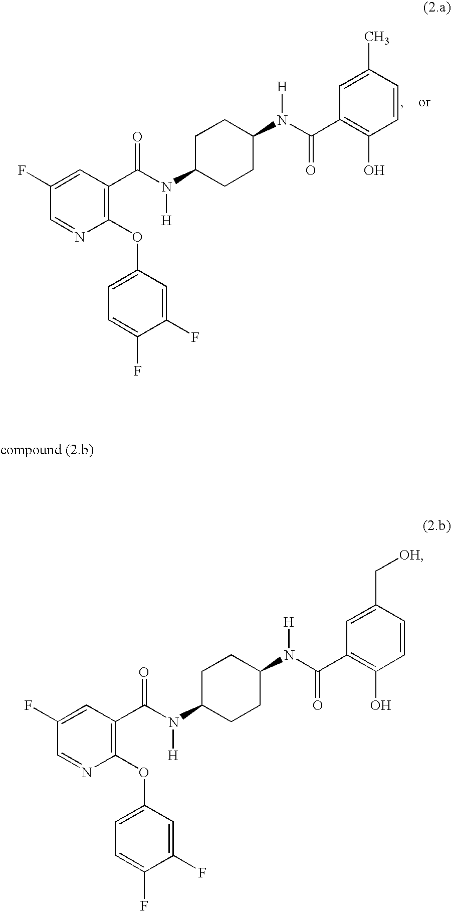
C1(F)=CC(C(N([H])C2CCC(N(C(C3=C(O)C=CC(C)=C3)=O)[H])CC2)=O)=C(OC2=CC=C(F)C(F)=C2)N=C1.C1(F)=CC(C(N([H])C2CCC(N(C(C3=C(O)C=CC(C[OH])=C3)=O)[H])CC2)=O)=C(OC2=CC=C(F)C(F)=C2)N=C1
